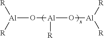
[Al](O[Al](O[Al]([R])[R])[R])([R])[R]
